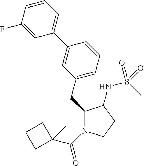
C1(CC2=CC=CC(C3=CC=CC(F)=C3)=C2)N(C(=O)C2(C)CCC2)CCC1NS(C)(=O)=O
